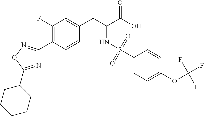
C1(F)=C(C2=NOC(C3CCCCC3)=N2)C=CC(CC(C(O)=O)NS(C2=CC=C(OC(F)(F)F)C=C2)(=O)=O)=C1
